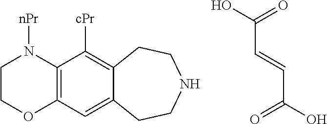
C12=C(C=C3C(=C1[cPr])CCNCC3)OCCN2[nPr].C(C(=O)O)=CC(O)=O
